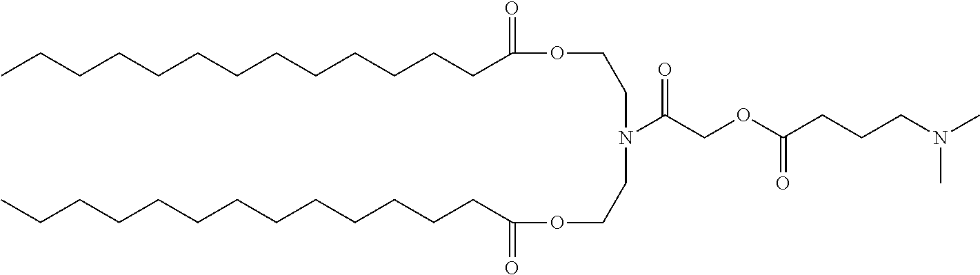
C(CCCCCCC(=O)OCCN(C(COC(CCCN(C)C)=O)=O)CCOC(CCCCCCCCCCCCC)=O)CCCCCC
